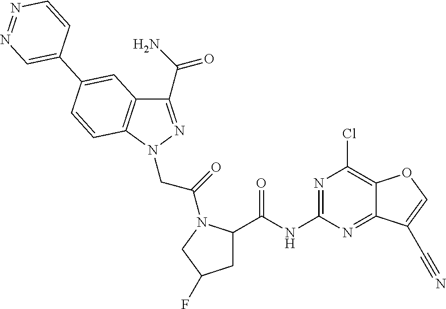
C1(C(N)=O)=NN(CC(=O)N2C(C(NC3=NC(Cl)=C4C(=N3)C(C#N)=CO4)=O)CC(F)C2)C2=C1C=C(C1=CN=NC=C1)C=C2
